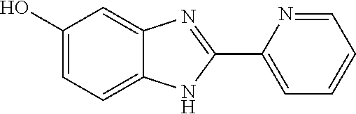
C1(O)=CC=C2C(=C1)N=C(C1=CC=CC=N1)N2
